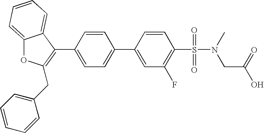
C1=CC(C2=C(CC3=CC=CC=C3)OC3=CC=CC=C23)=CC=C1C1=CC(F)=C(S(N(C)CC(O)=O)(=O)=O)C=C1
